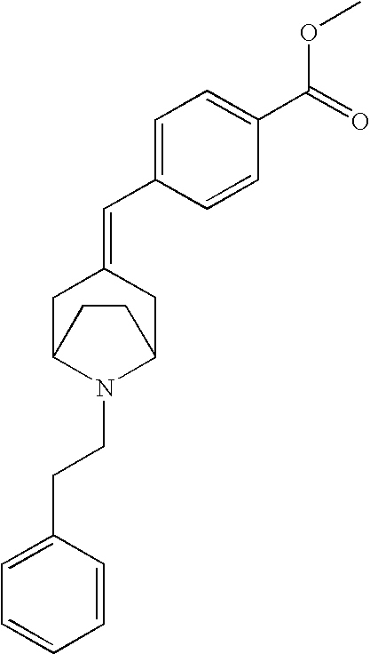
C1=C(C=C2CC3N(CCC4=CC=CC=C4)C(C2)CC3)C=CC(C(=O)OC)=C1
